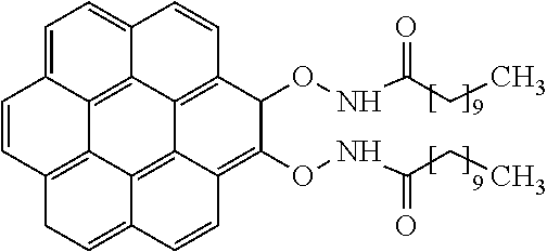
C1=CC2=C3C4=C5C6=C(C(ONC(CC)=O)C(ONC(CC)=O)=C7C6=C3C(=CC2)C=C7)C=CC5=CC=C14
